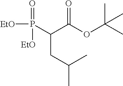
P(C(C(OC(C)(C)C)=O)CC(C)C)([EtO])(=O)[EtO]
